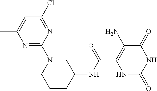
C(C1=C(N)C(=O)NC(=O)N1)(=O)NC1CN(C2=NC(C)=CC(Cl)=N2)CCC1
